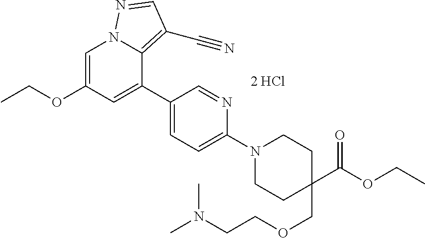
C1=C(OCC)C=C(C2=CC=C(N3CCC(C(OCC)=O)(COCCN(C)C)CC3)N=C2)C2=C(C#N)C=NN12
